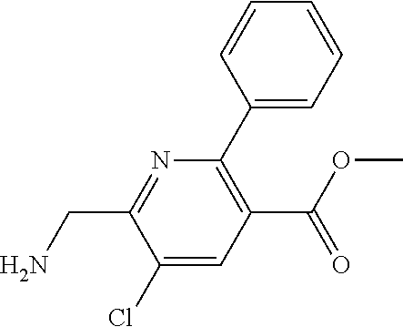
C1(C(OC)=O)=C(C2=CC=CC=C2)N=C(CN)C(Cl)=C1
